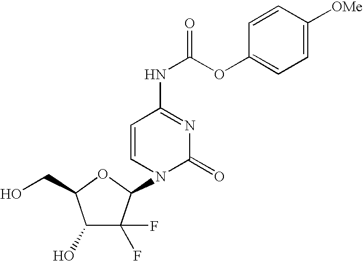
C1(O)C(F)(F)C(N2C(=O)N=C(NC(OC3=CC=C([OMe])C=C3)=O)C=C2)OC1CO
